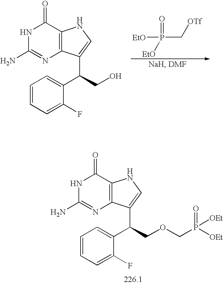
C12=C(C(C(C3=CC=CC=C3F)CO)=CN1)N=C(N)NC2=O.P(C[OTf])([EtO])(=O)[EtO].C12=C(C(C(C3=CC=CC=C3F)COCP([OEt])([OEt])=O)=CN1)N=C(N)NC2=O
